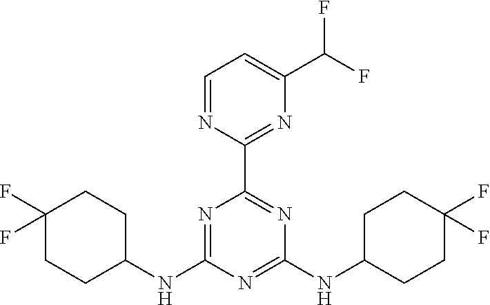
C1(NC2=NC(C3=NC(C(F)F)=CC=N3)=NC(NC3CCC(F)(F)CC3)=N2)CCC(F)(F)CC1
